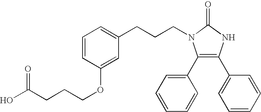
C(CN1C(C2=CC=CC=C2)=C(C2=CC=CC=C2)NC1=O)CC1=CC=CC(OCCCC(O)=O)=C1
